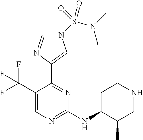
C1(NC2C(C)CNCC2)=NC=C(C(F)(F)F)C(C2=CN(S(N(C)C)(=O)=O)C=N2)=N1
